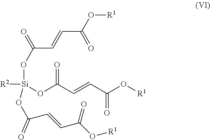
[R2][Si](OC(C=CC(O[R1])=O)=O)(OC(C=CC(O[R1])=O)=O)OC(=O)C=CC(O[R1])=O
